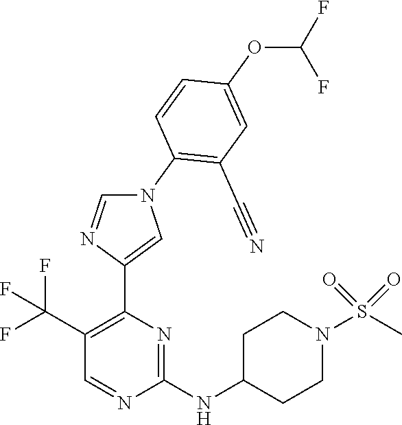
N1(C2=C(C#N)C=C(OC(F)F)C=C2)C=NC(C2=C(C(F)(F)F)C=NC(NC3CCN(S(C)(=O)=O)CC3)=N2)=C1
